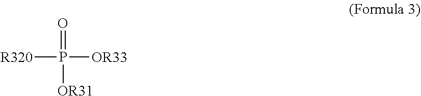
[R320]P([OR33])(=O)[OR31]
